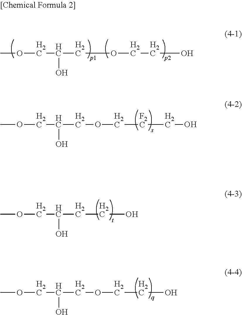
O(CC(COCCO)O)C.O(CC(COC[F2C]CO)O)C.O(CC(O)CCO)C.O(CC(COCCO)O)C
